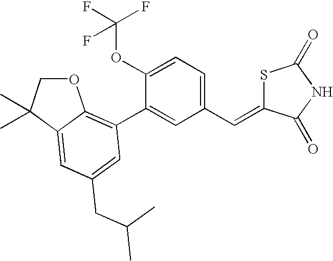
O1CC(C)(C)C2=CC(CC(C)C)=CC(C3=CC(C=C4SC(=O)NC4=O)=CC=C3OC(F)(F)F)=C12
